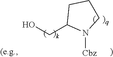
OCC1N([Cbz])CCC1
